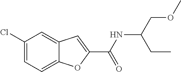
C1(Cl)=CC=C2C(=C1)C=C(C(NC(CC)COC)=O)O2
